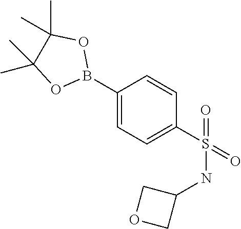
C1(B2OC(C)(C)C(C)(C)O2)=CC=C(S(=O)(=O)NC2COC2)C=C1
